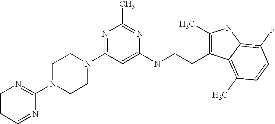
N1(C2=NC(C)=NC(NCCC3=C(C)NC4=C(F)C=CC(C)=C34)=C2)CCN(C2=NC=CC=N2)CC1
